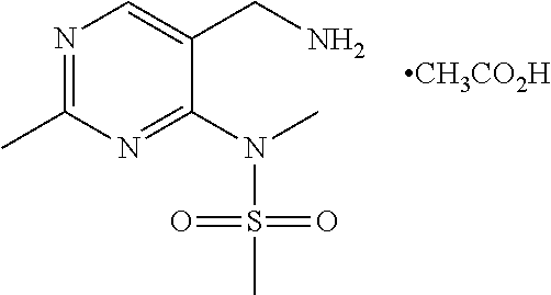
N1=C(C)N=C(N(C)S(=O)(=O)C)C(CN)=C1.[CH3CO2H]
